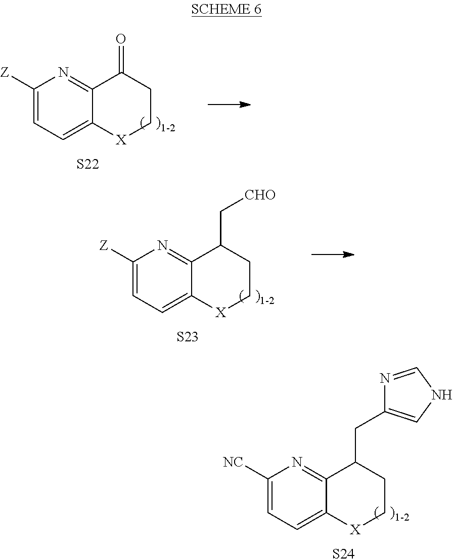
C1([NC])=CC=C2C(=N1)C(CC1=CNC=N1)CC[X]2.[S24].C1([Z])=CC=C2C(=N1)C(=O)CC[X]2.[S22].C1([Z])=CC=C2C(=N1)C(C[CHO])CC[X]2.[S23]
